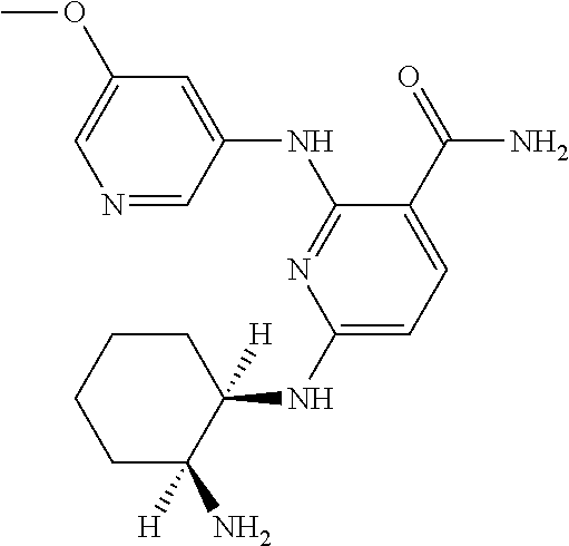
C1(NC2([H])CCCCC2([H])N)=CC=C(C(=O)N)C(NC2=CC(OC)=CN=C2)=N1
